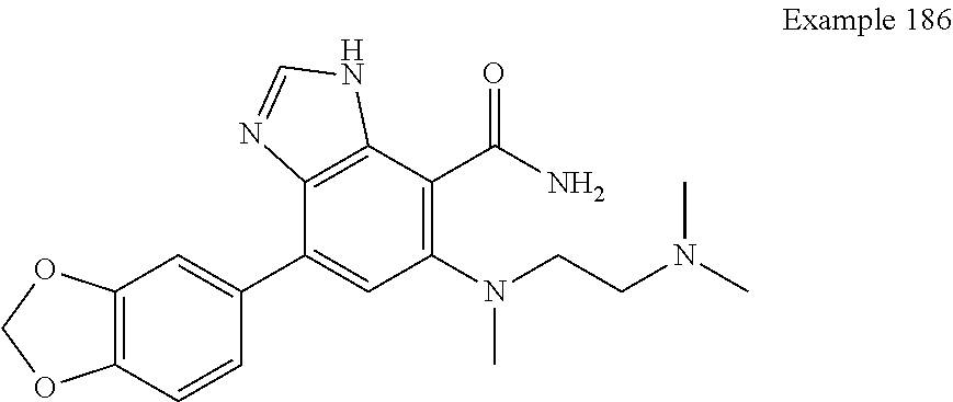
C12=C(C=CC(C3=CC(N(CCN(C)C)C)=C(C(N)=O)C4=C3N=CN4)=C1)OCO2
